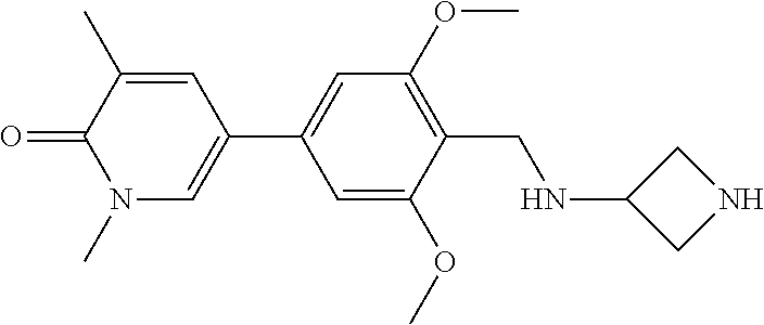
C1(C)=CC(C2=CC(OC)=C(CNC3CNC3)C(OC)=C2)=CN(C)C1=O
